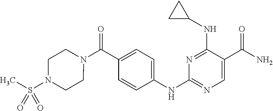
N1=C(NC2CC2)C(C(N)=O)=CN=C1NC1=CC=C(C(N2CCN(S(C)(=O)=O)CC2)=O)C=C1
